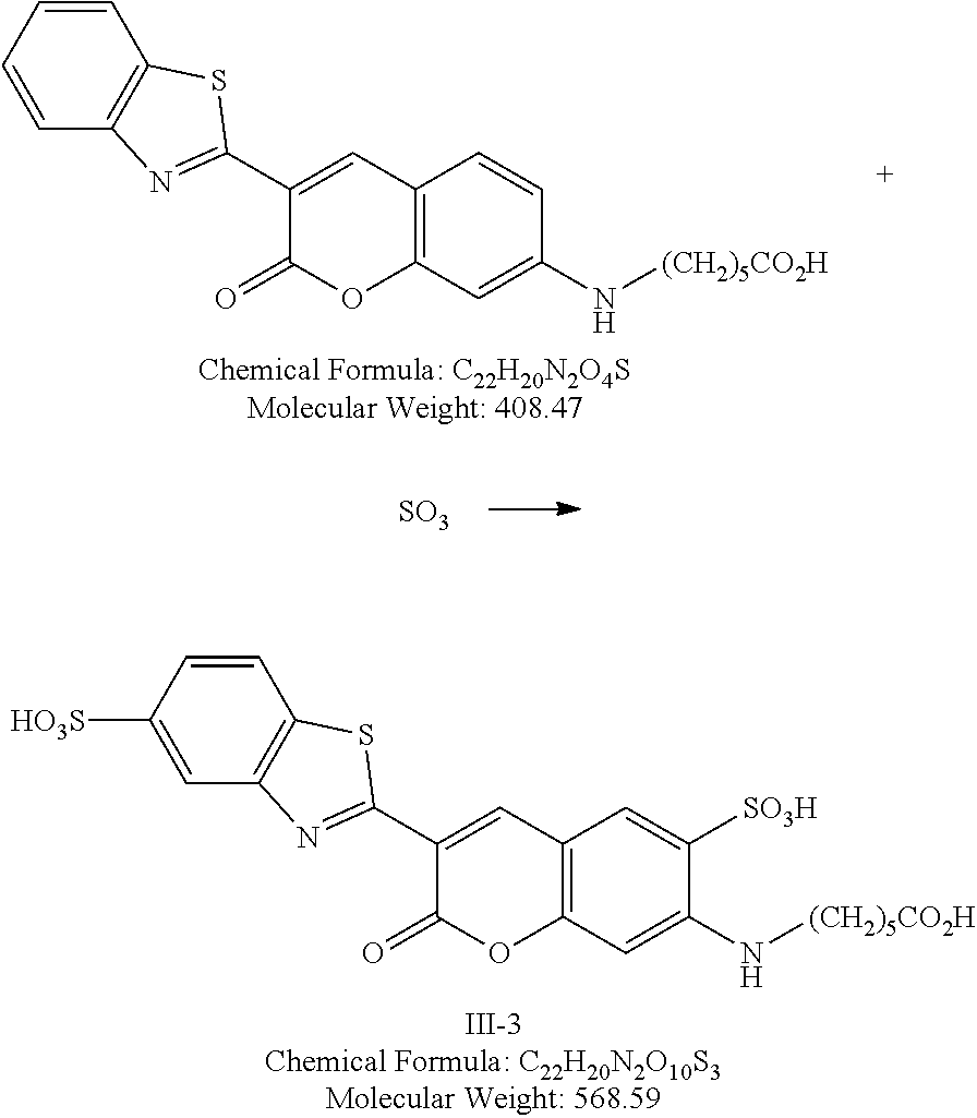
C1=CC=CC2=C1SC(C1=CC3=C(C=C(N[(CH2)5CO2H])C=C3)OC1=O)=N2.[SO3].C1=CC([HO3S])=CC2=C1SC(C1=CC3=C(C=C(N[(CH2)5CO2H])C([SO3H])=C3)OC1=O)=N2
